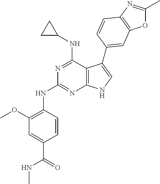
N(C1=NC2=C(C(NC3CC3)=N1)C(C1=CC3=C(N=C(C)O3)C=C1)=CN2)C1=C(OC)C=C(C(=O)NC)C=C1
